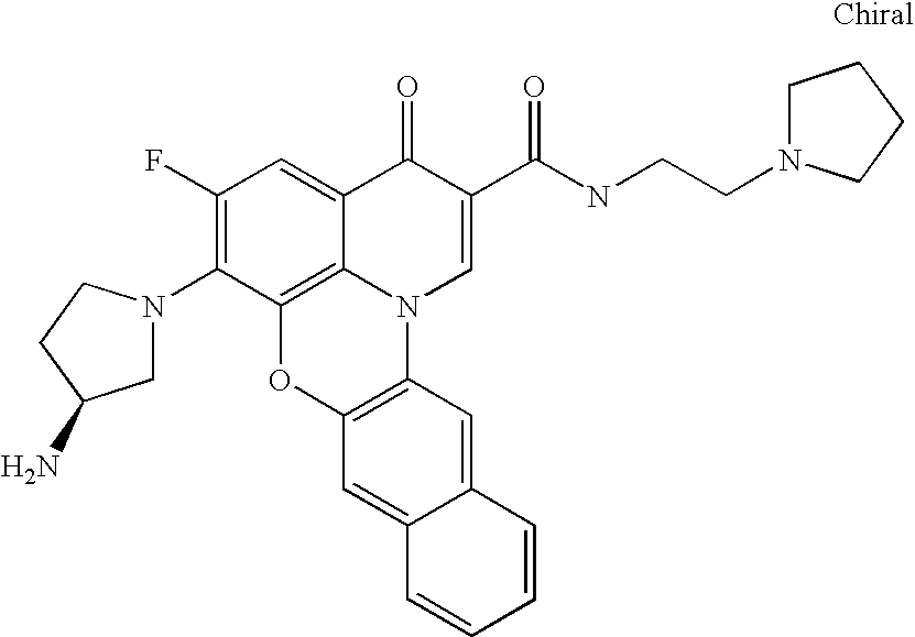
C1(F)=C(N2CC(N)CC2)C2=C3C(=C1)C(=O)C(C(=O)NCCN1CCCC1)=CN3C1=C(O2)C=C2C(=C1)C=CC=C2
